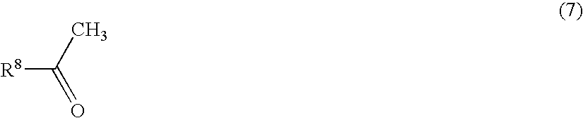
[R8]C(=O)C
